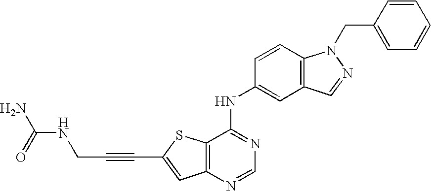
C12=C(N=CN=C1NC1=CC3=C(C=C1)N(CC1=CC=CC=C1)N=C3)C=C(C#CCNC(N)=O)S2
